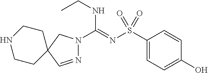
N1=CC2(CN1C(=NS(C1=CC=C(O)C=C1)(=O)=O)NCC)CCNCC2
